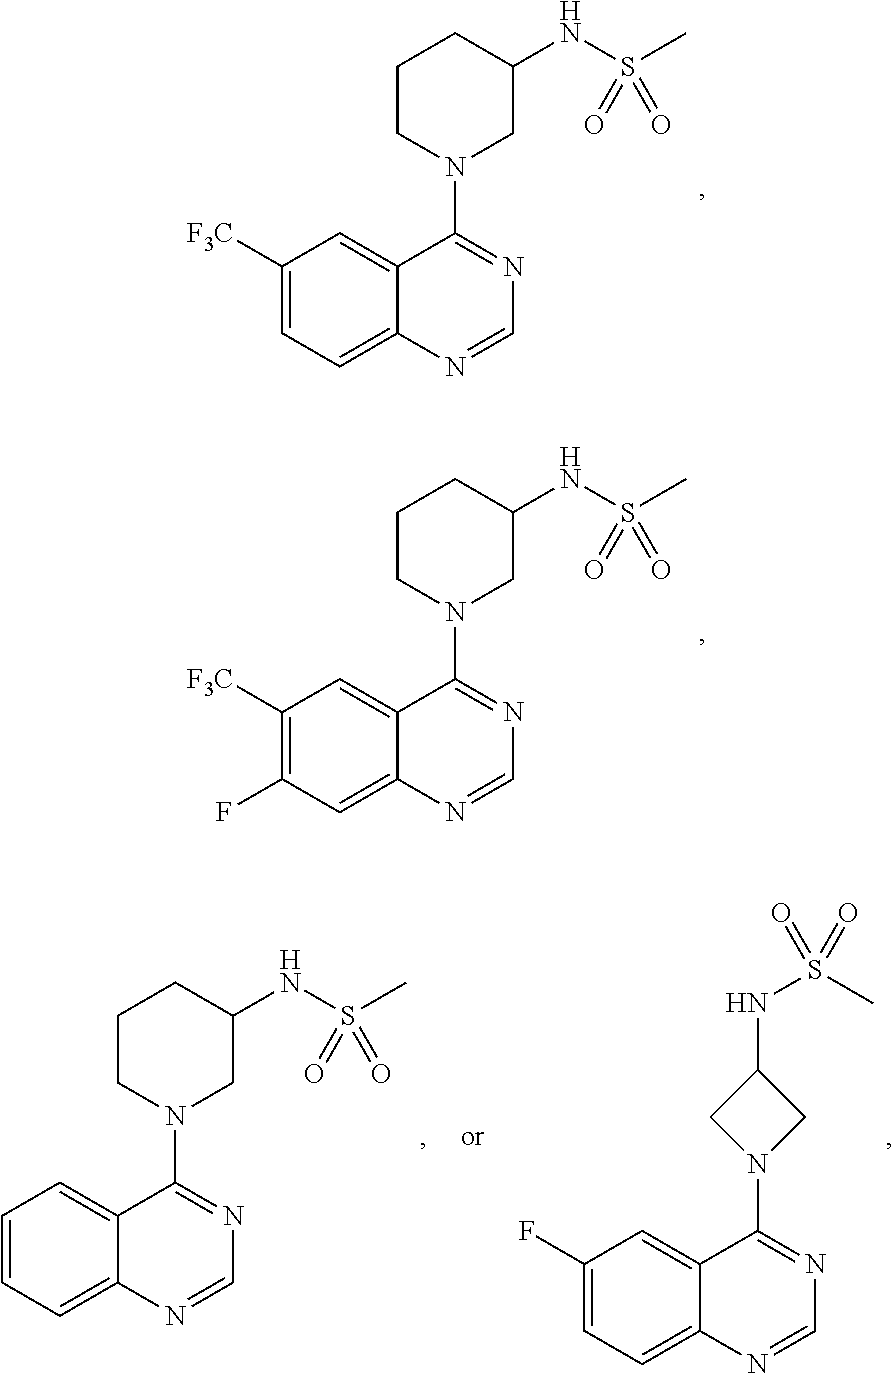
C1([F3C])=C(F)C=C2C(=C1)C(N1CC(NS(C)(=O)=O)CCC1)=NC=N2.C1([F3C])=CC=C2C(=C1)C(N1CC(NS(C)(=O)=O)CCC1)=NC=N2.C1(F)=CC=C2C(=C1)C(N1CC(NS(C)(=O)=O)C1)=NC=N2.C1=CC=C2C(=C1)C(N1CC(NS(C)(=O)=O)CCC1)=NC=N2
